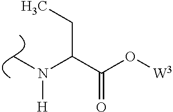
C(C(O[W3])=O)(N(C)[H])CC
